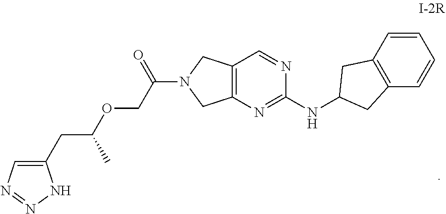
N1=NC=C(CC(OCC(N2CC3=C(N=C(NC4CC5=C(C=CC=C5)C4)N=C3)C2)=O)C)N1
